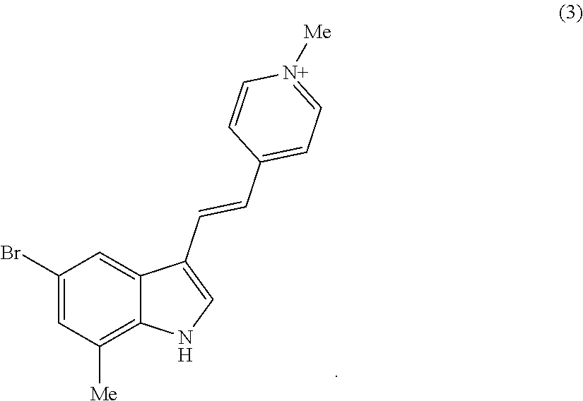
C1(Br)=CC([Me])=C2C(=C1)C(C=CC1=CC=[N+]([Me])C=C1)=CN2
